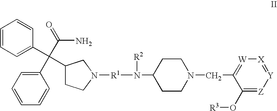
C1(C(C2=CC=CC=C2)(C2=CC=CC=C2)C(=O)N)CCN([R1]N(C2CCN(CC3=[W][X]=[Y][Z]=C3O[R3])CC2)[R2])C1
